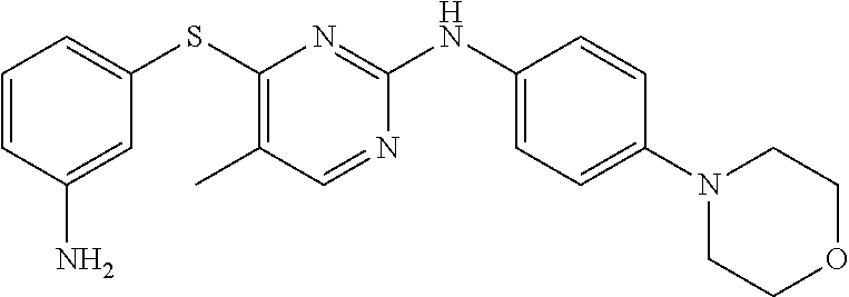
C1=CC(N)=CC(SC2=C(C)C=NC(NC3=CC=C(N4CCOCC4)C=C3)=N2)=C1
